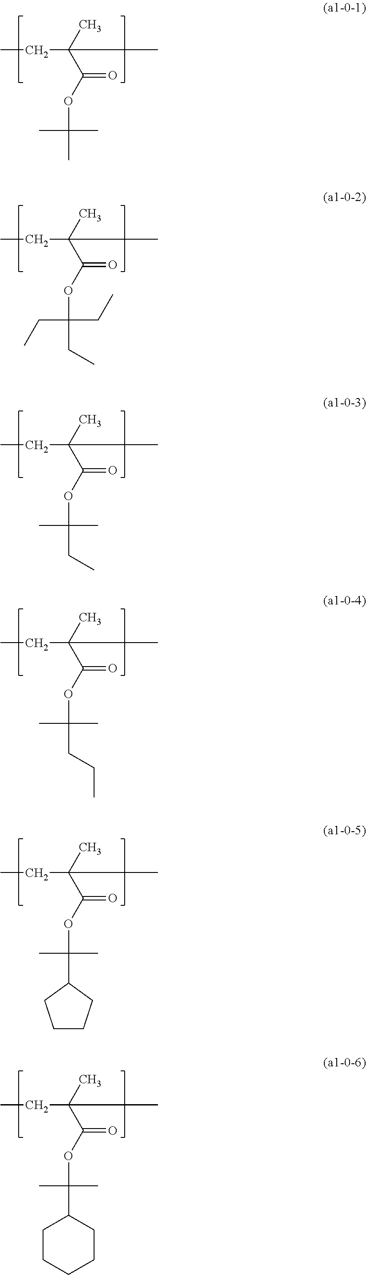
CCC(C(OC(C)(C)C)=O)(C)C.CCC(C(OC(CC)(CC)CC)=O)(C)C.CCC(C(OC(C)(C)CC)=O)(C)C.CCC(C(OC(C)(C)CCC)=O)(C)C.CCC(C(OC(C)(C)C1CCCC1)=O)(C)C.CCC(C(OC(C)(C)C1CCCCC1)=O)(C)C
